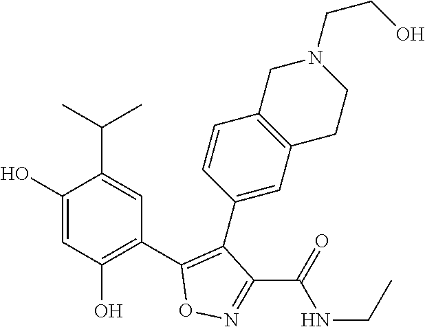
C1(O)=CC(O)=C(C2=C(C3=CC4=C(C=C3)CN(CCO)CC4)C(C(=O)NCC)=NO2)C=C1C(C)C
